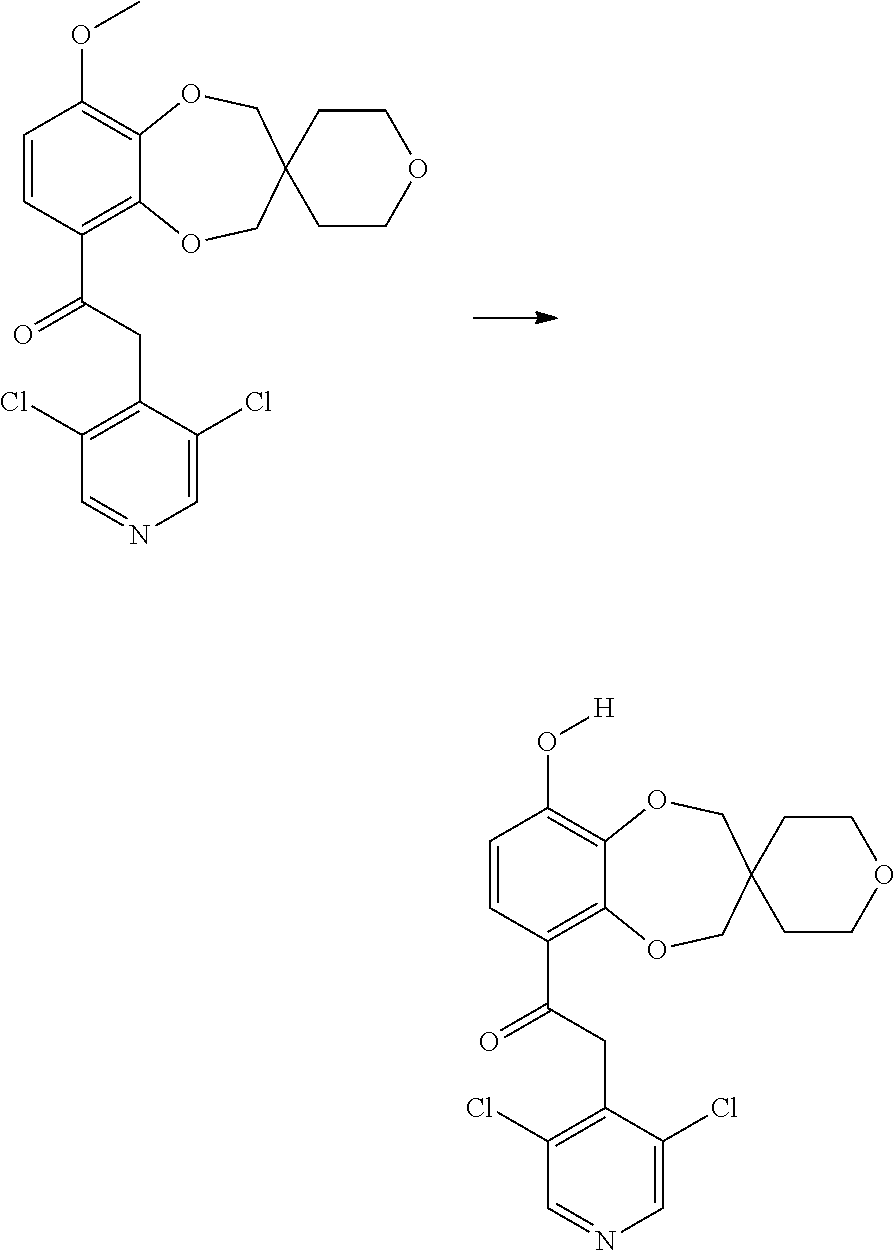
C1=CC(C(=O)CC2=C(Cl)C=NC=C2Cl)=C2C(=C1OC)OCC1(CO2)CCOCC1.C1=CC(C(=O)CC2=C(Cl)C=NC=C2Cl)=C2C(=C1O[H])OCC1(CO2)CCOCC1
